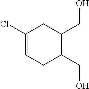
C1(Cl)=CCC(CO)C(CO)C1
